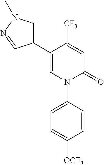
C1=C([CF3])C(C2=CN(C)N=C2)=CN(C2=CC=C([OCF3])C=C2)C1=O
